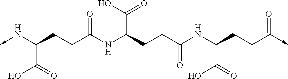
N(->C)C(CCC(=O)NC(CCC(=O)NC(CCC(->C)=O)C(O)=O)C(=O)O)C(O)=O
